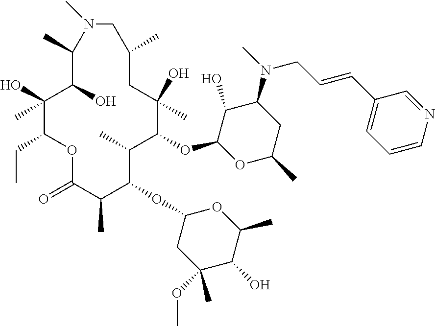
C1(O)C(OC2C(C)C(OC3CC(OC)(C)C(O)C(C)O3)C(C)C(=O)OC(CC)C(O)(C)C(O)C(C)N(C)CC(C)CC2(O)C)OC(C)CC1N(C)CC=CC1=CC=CN=C1
